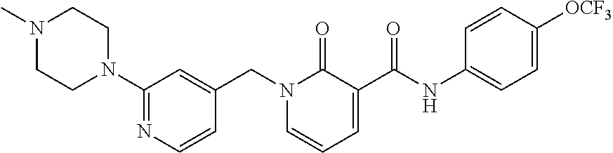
N1(C)CCN(C2=NC=CC(CN3C=CC=C(C(NC4=CC=C([OCF3])C=C4)=O)C3=O)=C2)CC1
